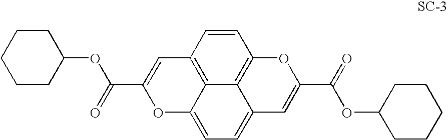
C1CCCCC1OC(=O)C1=CC2=C3C(=CC=C4C3=C(C=C2)OC(C(=O)OC2CCCCC2)=C4)O1
